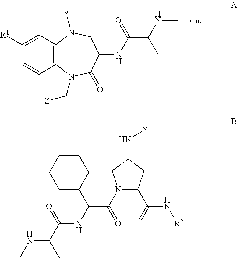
C12=C(C=C([R1])C=C1)N(*)CC(NC(C(C)NC)=O)C(=O)N2C[Z].N1(C(C(C2CCCCC2)NC(=O)C(NC)C)=O)C(C(N[R2])=O)CC(N*)C1
